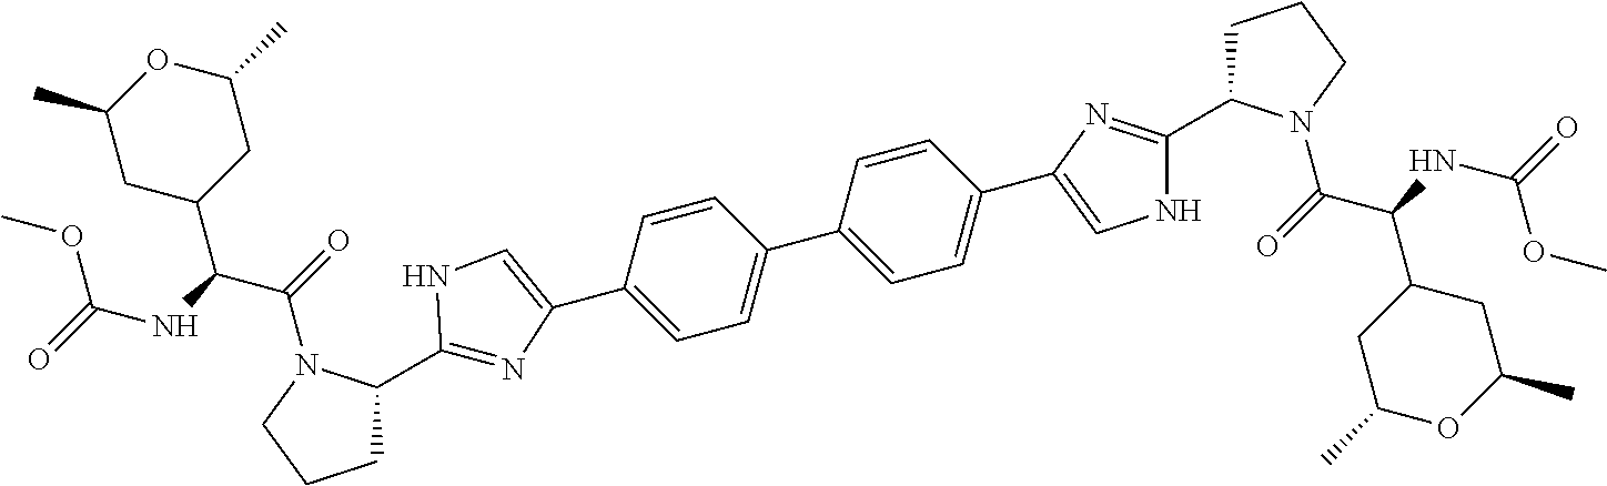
C1=C(C2=CNC(C3CCCN3C(=O)C(C3CC(C)OC(C)C3)NC(=O)OC)=N2)C=CC(C2=CC=C(C3=CNC(C4CCCN4C(C(NC(=O)OC)C4CC(C)OC(C)C4)=O)=N3)C=C2)=C1
